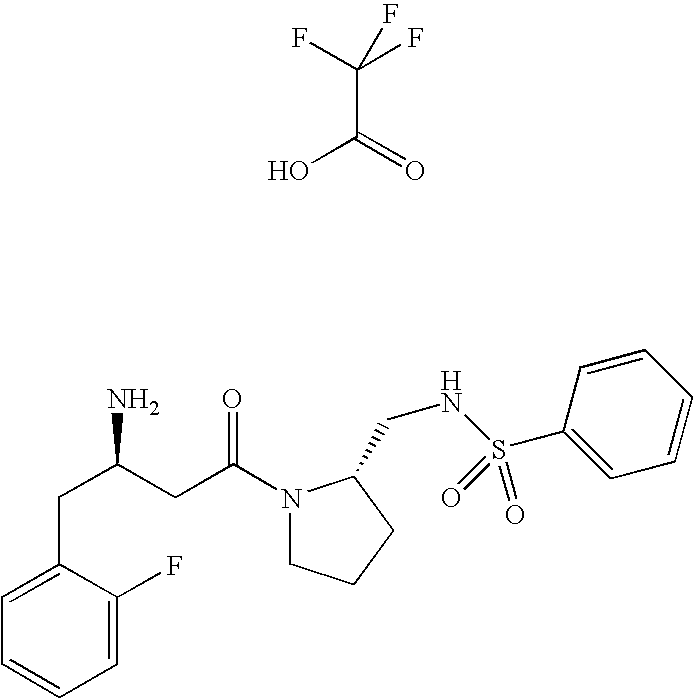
C(C(F)(F)F)(=O)O.C1=C(F)C(CC(N)CC(N2CCCC2CNS(C2=CC=CC=C2)(=O)=O)=O)=CC=C1
